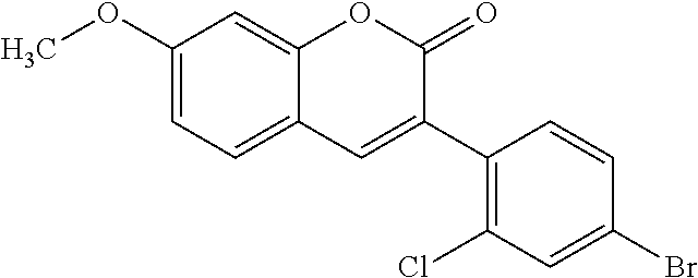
C1(OC)=CC=C2C(=C1)OC(=O)C(C1=C(Cl)C=C(Br)C=C1)=C2
